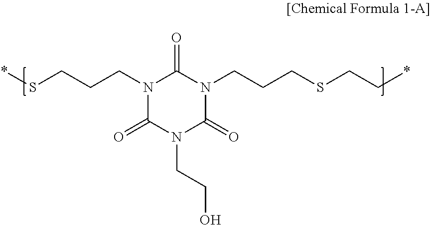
N1(CCCS*)C(=O)N(CCO)C(=O)N(CCCSCC*)C1=O
